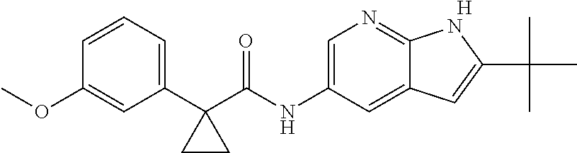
[H].C1=C(NC(C2(C3=CC=CC(OC)=C3)CC2)=O)C=C2C(=N1)NC(C(C)(C)C)=C2
